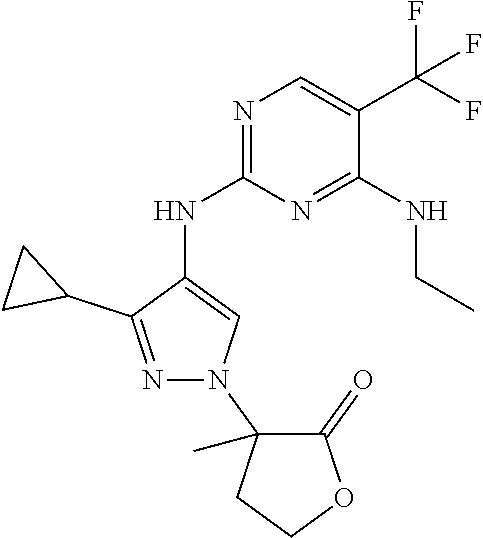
N1=C(NC2=CN(C3(C)C(=O)OCC3)N=C2C2CC2)N=C(NCC)C(C(F)(F)F)=C1
